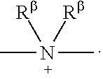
[Rb]N([Rb])(C)C
